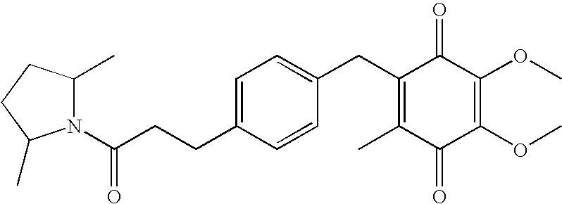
C1(=O)C(C)=C(CC2=CC=C(CCC(=O)N3C(C)CCC3C)C=C2)C(=O)C(OC)=C1OC
